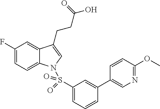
C1(F)=CC=C2C(=C1)C(CCC(O)=O)=CN2S(C1=CC=CC(C2=CN=C(OC)C=C2)=C1)(=O)=O
